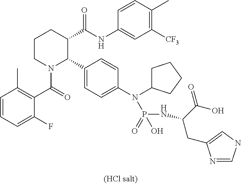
C1=CC=C(F)C(C(=O)N2C(C3=CC=C(N(C4CCCC4)P(NC(C(O)=O)CC4=CNC=N4)(=O)O)C=C3)C(C(NC3=CC([CF3])=C(C)C=C3)=O)CCC2)=C1C
